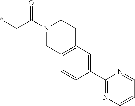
*CC(N1CC2=C(CC1)C=C(C1=NC=CC=N1)C=C2)=O
